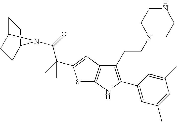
C1(CCN2CCNCC2)=C(C2=CC(C)=CC(C)=C2)NC2=C1C=C(C(C)(C(=O)N1C3CCC1CC3)C)S2
